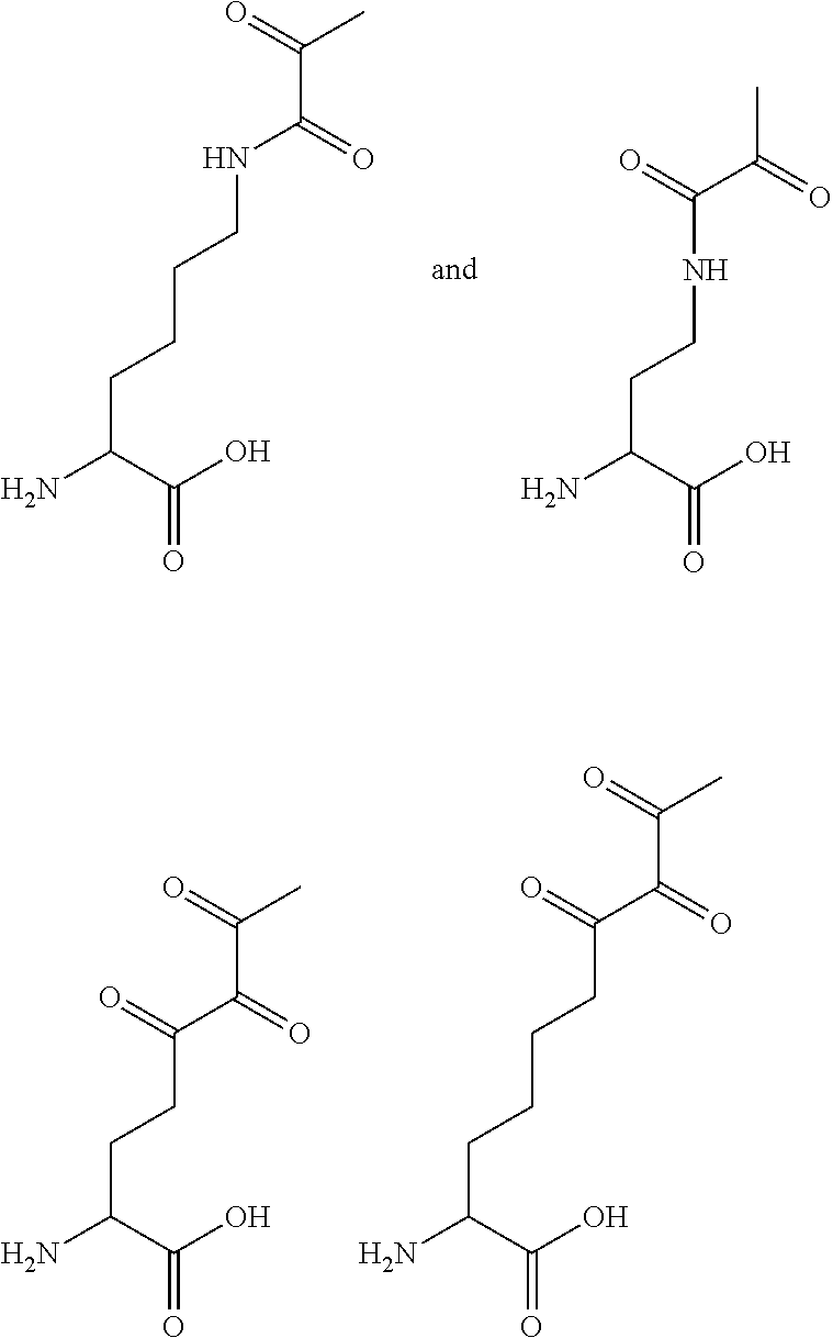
NC(C(O)=O)CCCCNC(C(=O)C)=O.NC(C(O)=O)CCNC(C(C)=O)=O.NC(C(O)=O)CCC(C(C(=O)C)=O)=O.NC(C(O)=O)CCCCC(C(C(=O)C)=O)=O
